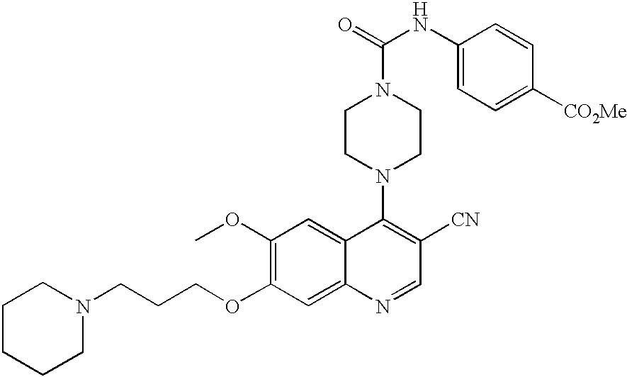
C1(OC)=C(OCCCN2CCCCC2)C=C2C(=C1)C(N1CCN(C(=O)NC3=CC=C([CO2Me])C=C3)CC1)=C([CN])C=N2
